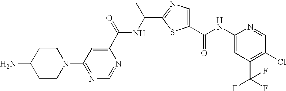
C1(C(NC2=CC(C(F)(F)F)=C(Cl)C=N2)=O)=CN=C(C(C)NC(C2=CC(N3CCC(N)CC3)=NC=N2)=O)S1
